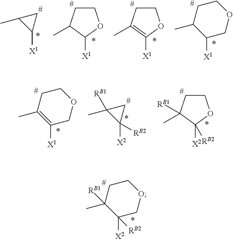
C1CC(C)C([X1])O1.[#].C1C(C)C1[X1].[#].C1CC(C)=C([X1])O1.[#].[#].C1(C)CCOCC1[X1].C1C(C)([RB1])C1([X2])[RB2].[#].C1CC(C)([RB1])C([X2])([RB2])O1.[#].[#].C1(C)=C([X1])COCC1.[#].C1(C)([RB1])CCOCC1([X2])[RB2]
